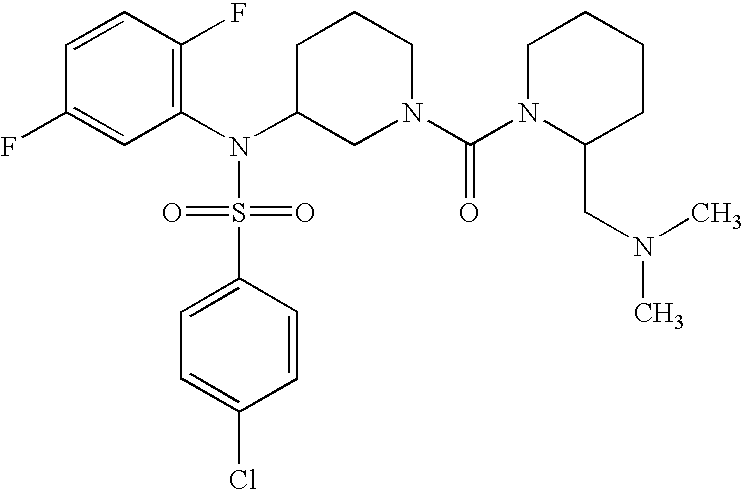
C1=CC(F)=C(N(C2CN(C(N3C(CN(C)C)CCCC3)=O)CCC2)S(=O)(=O)C2=CC=C(Cl)C=C2)C=C1F
